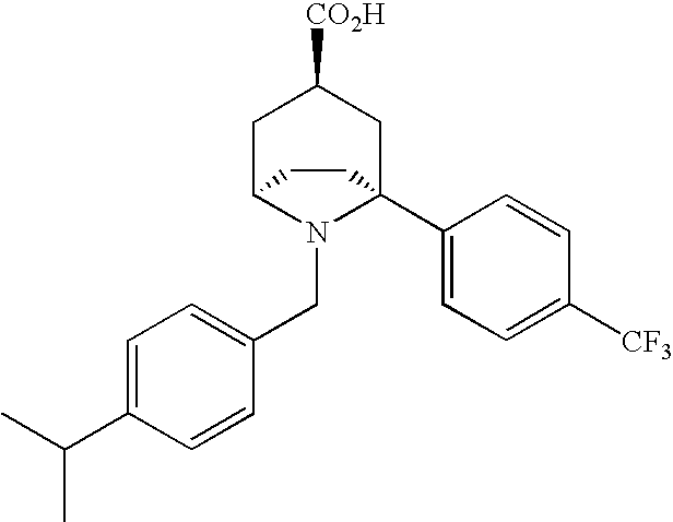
N1(CC2=CC=C(C(C)C)C=C2)C2(C3=CC=C([CF3])C=C3)CC([CO2H])CC1CC2
